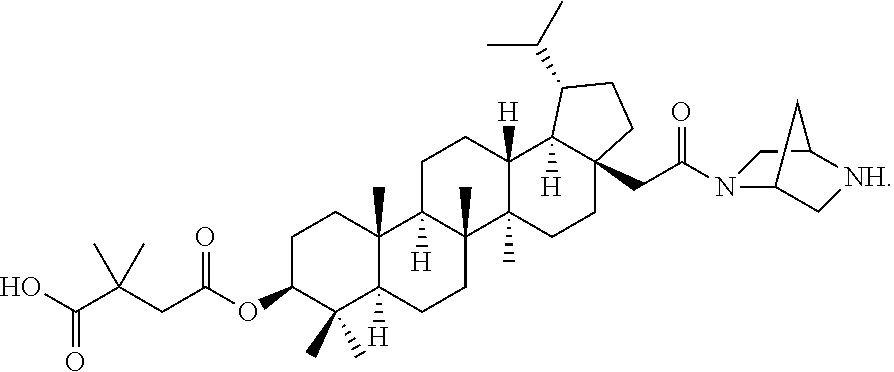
C1C(OC(CC(C(O)=O)(C)C)=O)C(C)(C)C2([H])C(C)(C1)C1([H])C(C)(CC2)C2(C)C([H])(CC1)C1([H])C(CC(=O)N3C4C[NH]C(C3)C4)(CC2)CCC1C(C)C
